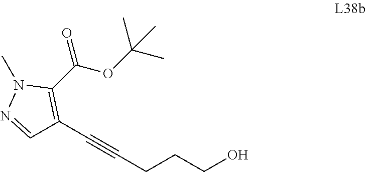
C1=NN(C)C(C(OC(C)(C)C)=O)=C1C#CCCCO
